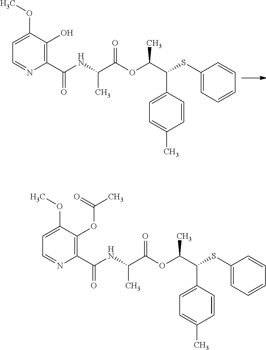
C(C)(C(SC1=CC=CC=C1)C1=CC=C(C)C=C1)OC(C(NC(C1=C(OC(C)=O)C(OC)=CC=N1)=O)C)=O.C(C)(C(SC1=CC=CC=C1)C1=CC=C(C)C=C1)OC(C(NC(C1=C(O)C(OC)=CC=N1)=O)C)=O
